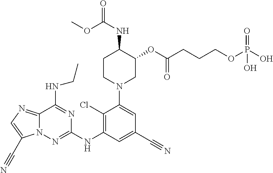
C1CN(C2=CC(C#N)=CC(NC3=NN4C(=NC=C4C#N)C(NCC)=N3)=C2Cl)CC(OC(CCCOP(O)(O)=O)=O)C1NC(OC)=O
